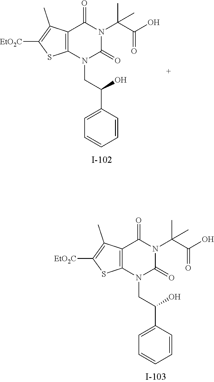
C12=C(N(CC(C3=CC=CC=C3)O)C(=O)N(C(C(O)=O)(C)C)C1=O)SC([EtO2C])=C2C.C12=C(N(CC(C3=CC=CC=C3)O)C(=O)N(C(C(O)=O)(C)C)C1=O)SC([EtO2C])=C2C
